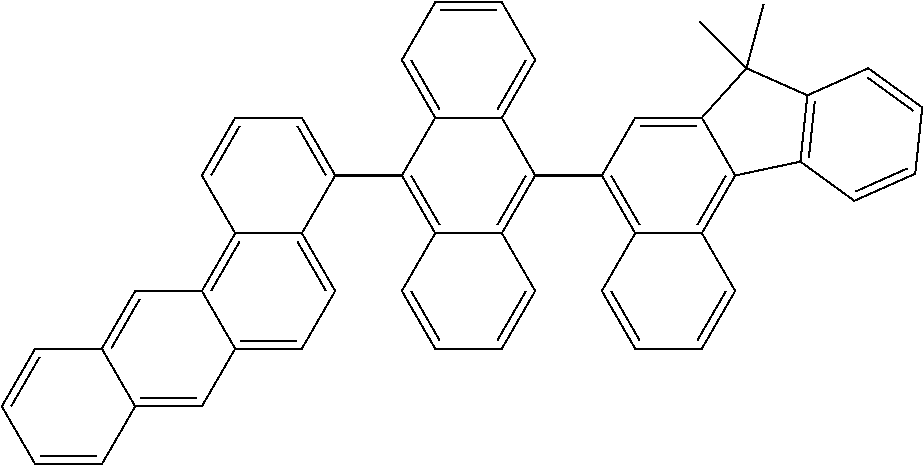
C1=CC=CC2=CC3=CC=C4C(=C3C=C12)C=CC=C4C1=C2C(=C(C3=C4C(=C5C(=C3)C(C)(C)C3=C5C=CC=C3)C=CC=C4)C3=CC=CC=C13)C=CC=C2
